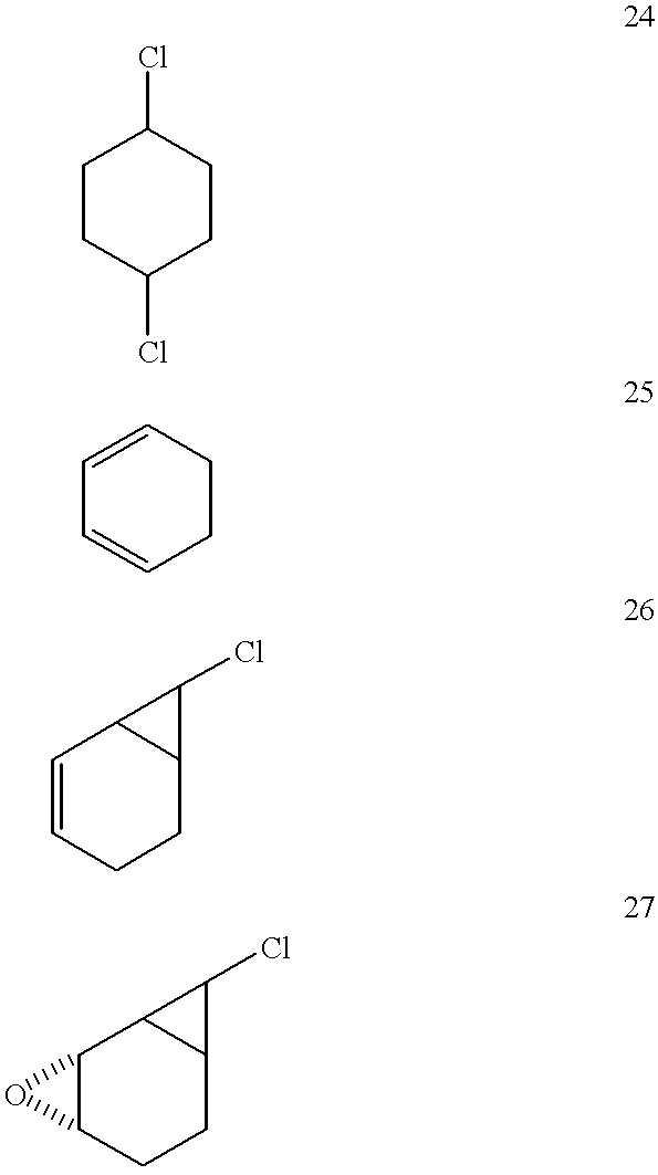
C1CC(Cl)CCC1Cl.C1=CCCC=C1.C1=CCCC2C1C2Cl.C12C(CCC3C1C3Cl)O2
